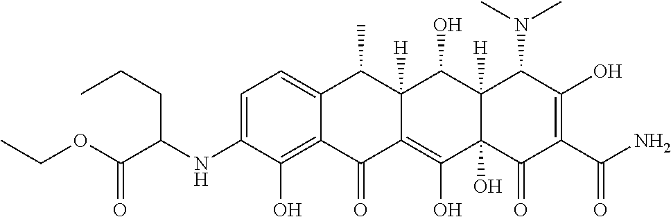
C1=C(NC(C(OCC)=O)CCC)C(O)=C2C(=C1)C(C)C1([H])C(=C(O)C3(O)C([H])(C1O)C(N(C)C)C(O)=C(C(N)=O)C3=O)C2=O
